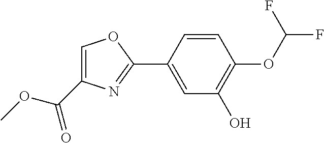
C1=C(C(OC)=O)N=C(C2=CC(O)=C(OC(F)F)C=C2)O1
